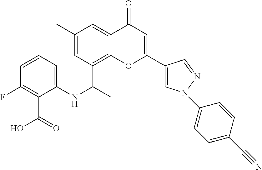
C12=C(C(C)NC3=CC=CC(F)=C3C(O)=O)C=C(C)C=C1C(=O)C=C(C1=CN(C3=CC=C(C#N)C=C3)N=C1)O2
